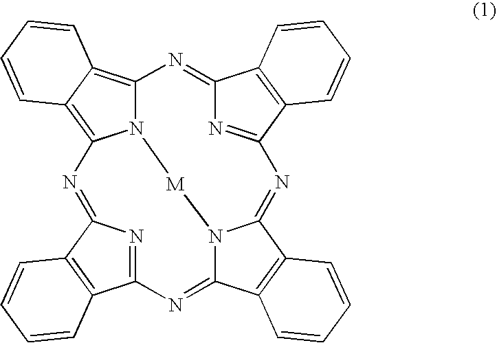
N1=C2C3=C(C=CC=C3)C1=NC1=C3C(=C4N1[M]N1C(=N2)C2=C(C=CC=C2)C1=NC1=NC(=N4)C2=C1C=CC=C2)C=CC=C3
